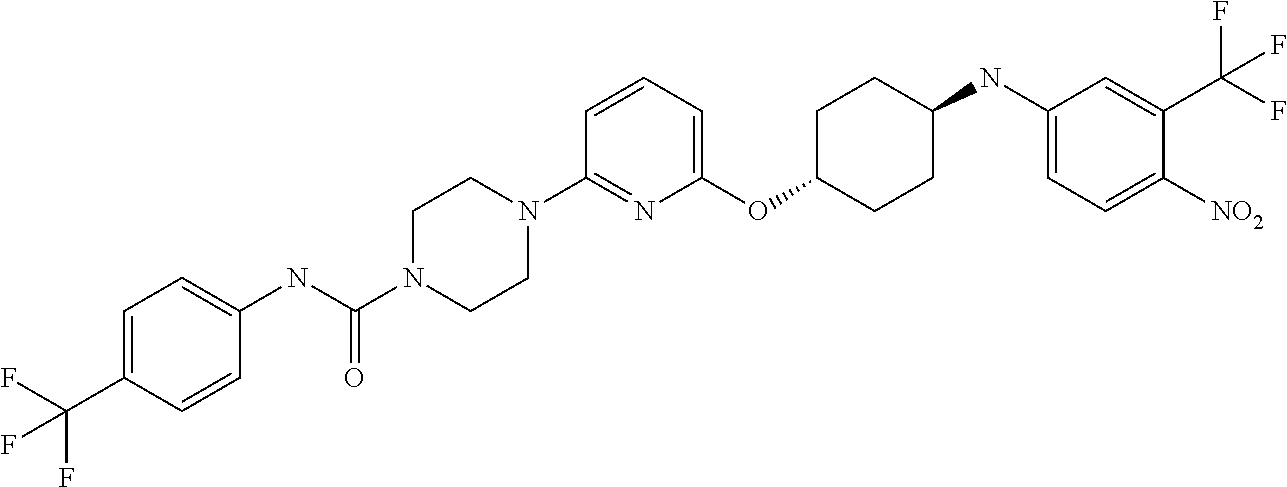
C1(OC2CCC(NC3=CC=C([NO2])C(C(F)(F)F)=C3)CC2)=CC=CC(N2CCN(C(NC3=CC=C(C(F)(F)F)C=C3)=O)CC2)=N1
